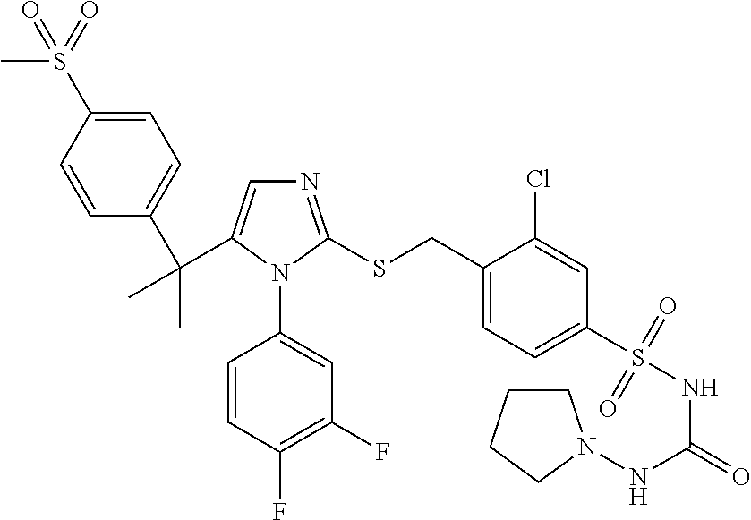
C1=C(S(=O)(C)=O)C=CC(C(C)(C)C2=CN=C(SCC3=CC=C(S(NC(=O)NN4CCCC4)(=O)=O)C=C3Cl)N2C2=CC(F)=C(F)C=C2)=C1
